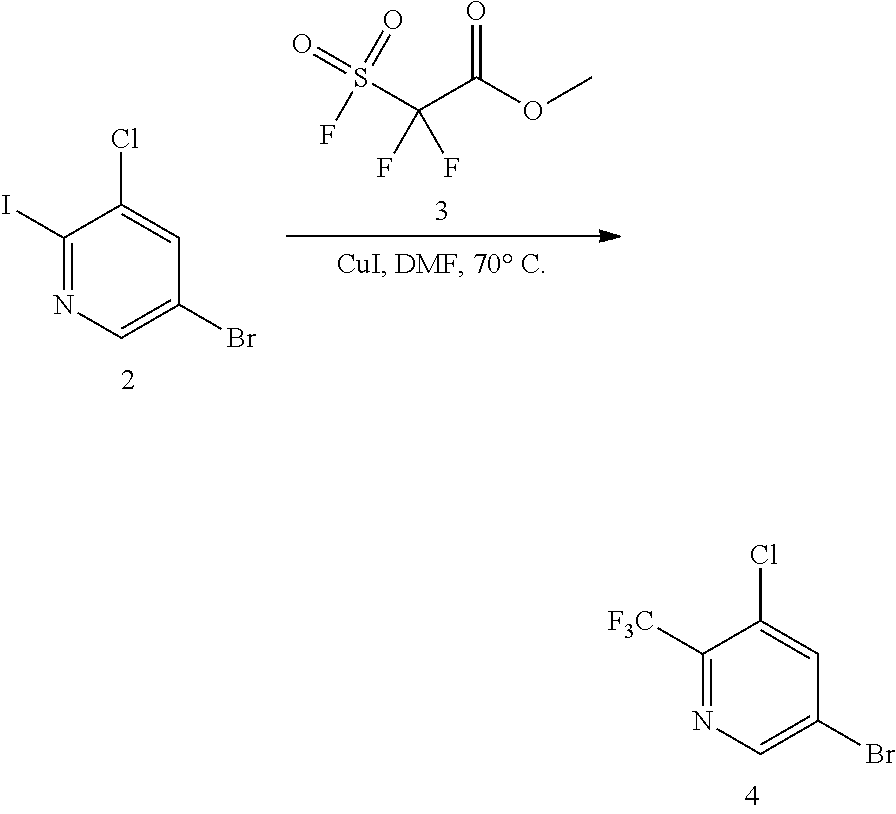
O=S(=O)(C(C(=O)OC)(F)F)F.C1(Cl)=CC(Br)=CN=C1I.C1(Cl)=CC(Br)=CN=C1[F3C]
